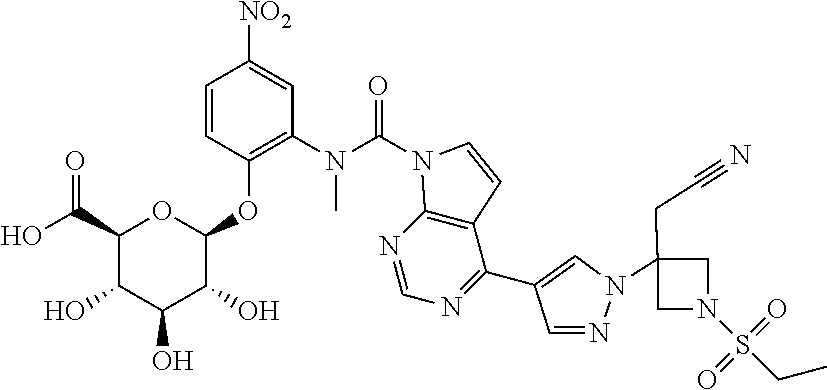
C1(C(O)=O)C(O)C(O)C(O)C(OC2=C(N(C(=O)N3C4=C(C(C5=CN(C6(CC#N)CN(S(CC)(=O)=O)C6)N=C5)=NC=N4)C=C3)C)C=C([NO2])C=C2)O1
